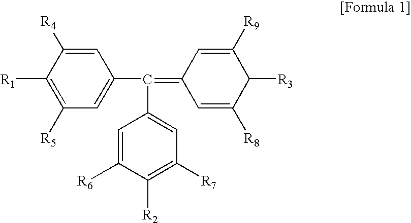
C1([R5])=C([R1])C([R4])=CC(C(=C2C=C([R8])C([R3])C([R9])=C2)C2=CC([R7])=C([R2])C([R6])=C2)=C1
